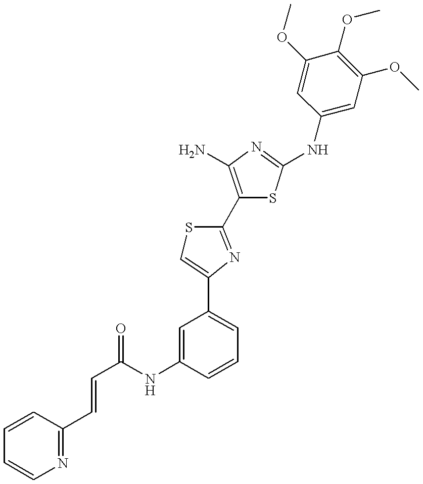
C(NC1=CC(C2=CSC(C3=C(N)N=C(NC4=CC(OC)=C(OC)C(OC)=C4)S3)=N2)=CC=C1)(=O)C=CC1=NC=CC=C1
